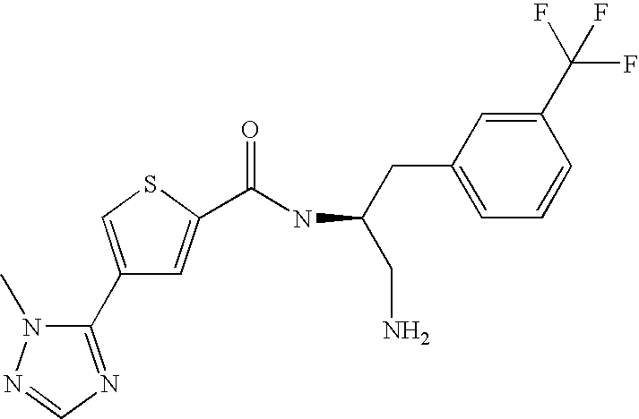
C1(C2=NC=NN2C)=CSC(C(NC(CN)CC2=CC=CC(C(F)(F)F)=C2)=O)=C1
